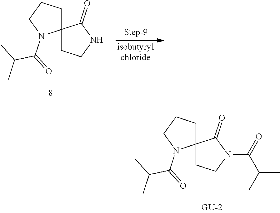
[isobutyrylchloride].C12(CCCN1C(=O)C(C)C)CCNC2=O.C12(CCCN1C(=O)C(C)C)CCN(C(=O)C(C)C)C2=O
